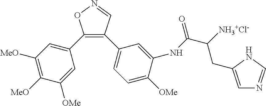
C1(C2=CC([MeO])=C([MeO])C([OMe])=C2)=C(C2=CC=C([OMe])C(NC(C([NH3+Cl-])CC3=CN=CN3)=O)=C2)C=NO1
